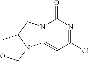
N12C(=CC(Cl)=NC1=O)N1C(C2)COC1
